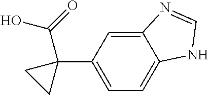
C1=C(C2(C(O)=O)CC2)C=C2C(=C1)NC=N2
